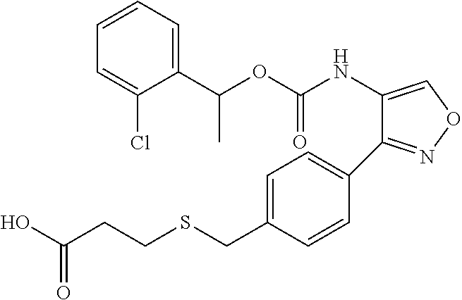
C1(C(OC(NC2=CON=C2C2=CC=C(CSCCC(O)=O)C=C2)=O)C)=CC=CC=C1Cl
